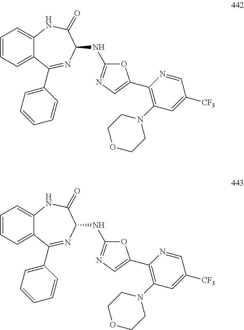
C1=CC=C2C(=C1)NC(=O)C(NC1=NC=C(C3=C(N4CCOCC4)C=C([CF3])C=N3)O1)N=C2C1=CC=CC=C1.C1=CC=C2C(=C1)NC(=O)C(NC1=NC=C(C3=C(N4CCOCC4)C=C([CF3])C=N3)O1)N=C2C1=CC=CC=C1
